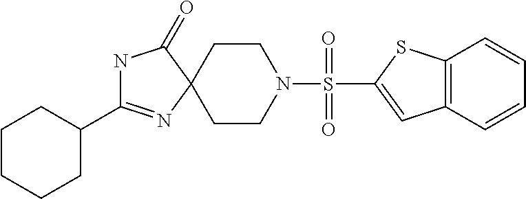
N1C(C2CCCCC2)=NC2(C1=O)CCN(S(C1=CC3=C(S1)C=CC=C3)(=O)=O)CC2
